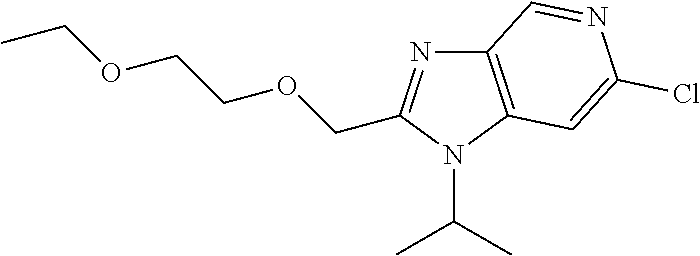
C12=C(N(C(C)C)C(COCCOCC)=N1)C=C(Cl)N=C2
